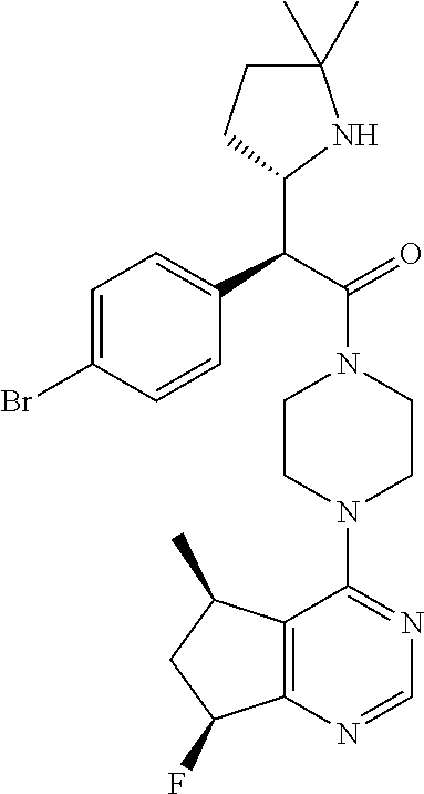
C(C(=O)N1CCN(C2=NC=NC3=C2C(C)CC3F)CC1)(C1NC(C)(C)CC1)C1=CC=C(Br)C=C1
